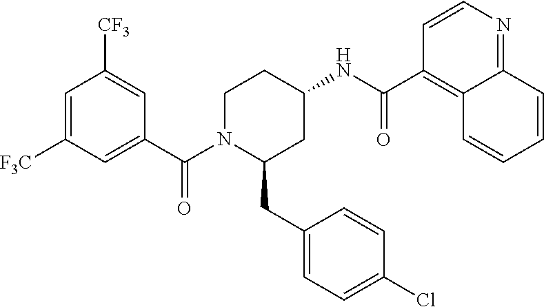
C1=C([F3C])C=C(C(=O)N2C(CC3=CC=C(Cl)C=C3)CC(NC(=O)C3=C4C(=NC=C3)C=CC=C4)CC2)C=C1[CF3]
